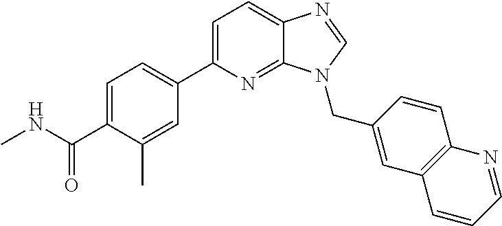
C1(C2=CC=C3C(=N2)N(CC2=CC4=C(C=C2)N=CC=C4)C=N3)=CC=C(C(NC)=O)C(C)=C1
